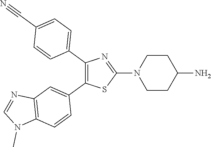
C1(C2=CC=C(C#N)C=C2)=C(C2=CC3=C(C=C2)N(C)C=N3)SC(N2CCC(N)CC2)=N1
